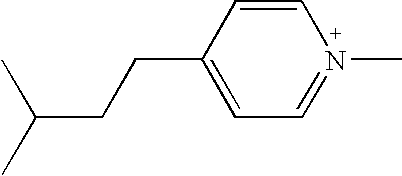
C1=CC(CCC(C)C)=CC=N1C
